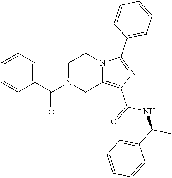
C1N(C(C2=CC=CC=C2)=O)CC2=C(C(=O)NC(C)C3=CC=CC=C3)N=C(C3=CC=CC=C3)N2C1
